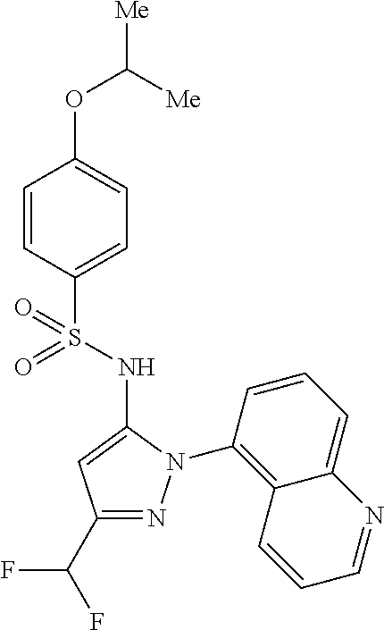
C1=CC(S(=O)(NC2=CC(C(F)F)=NN2C2=C3C(=CC=C2)N=CC=C3)=O)=CC=C1OC([Me])[Me]
